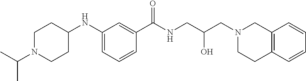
C1(NC2CCN(C(C)C)CC2)=CC=CC(C(NCC(CN2CC3=C(CC2)C=CC=C3)O)=O)=C1
